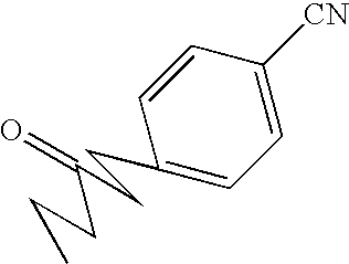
C1=CC(CCC(=O)CCC)=CC=C1[CN]
